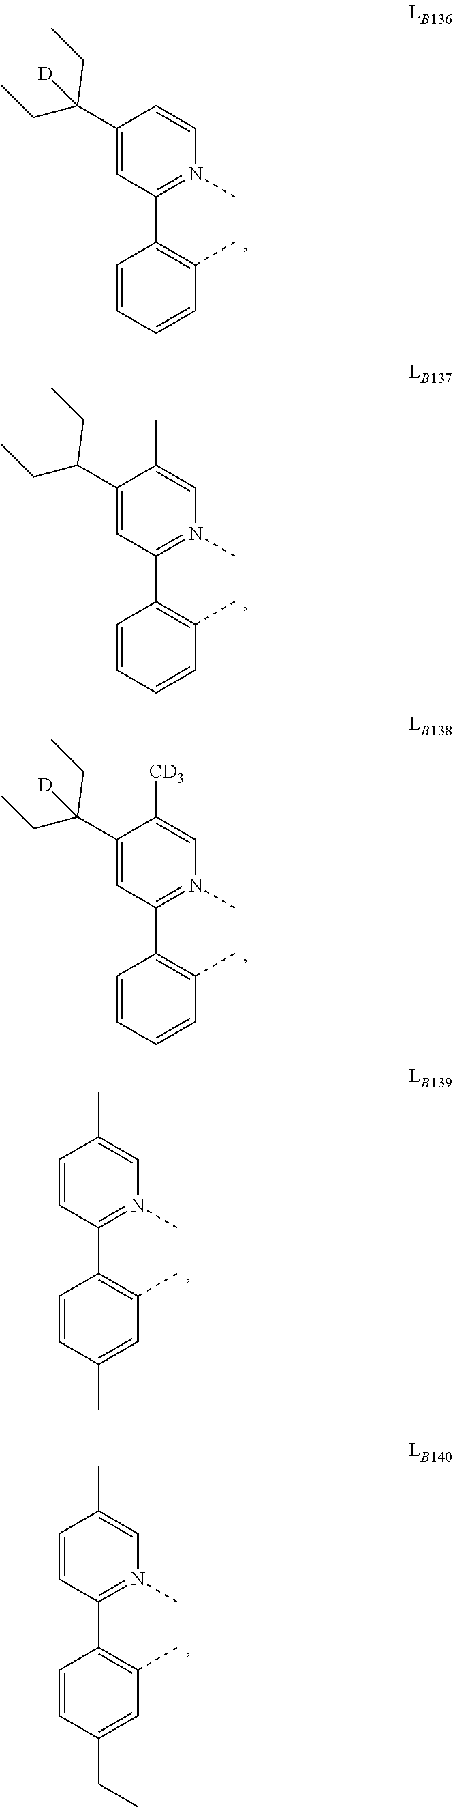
C1=C(C(CC)(CC)[D])C=CN(C)=C1C1=C(C)C=CC=C1.C1=C(C(CC)CC)C(C)=CN(C)=C1C1=C(C)C=CC=C1.C1=C(C(CC)(CC)[D])C([CD3])=CN(C)=C1C1=C(C)C=CC=C1.C1=CC(C)=CN(C)=C1C1=C(C)C=C(C)C=C1.C1=CC(C)=CN(C)=C1C1=C(C)C=C(CC)C=C1
